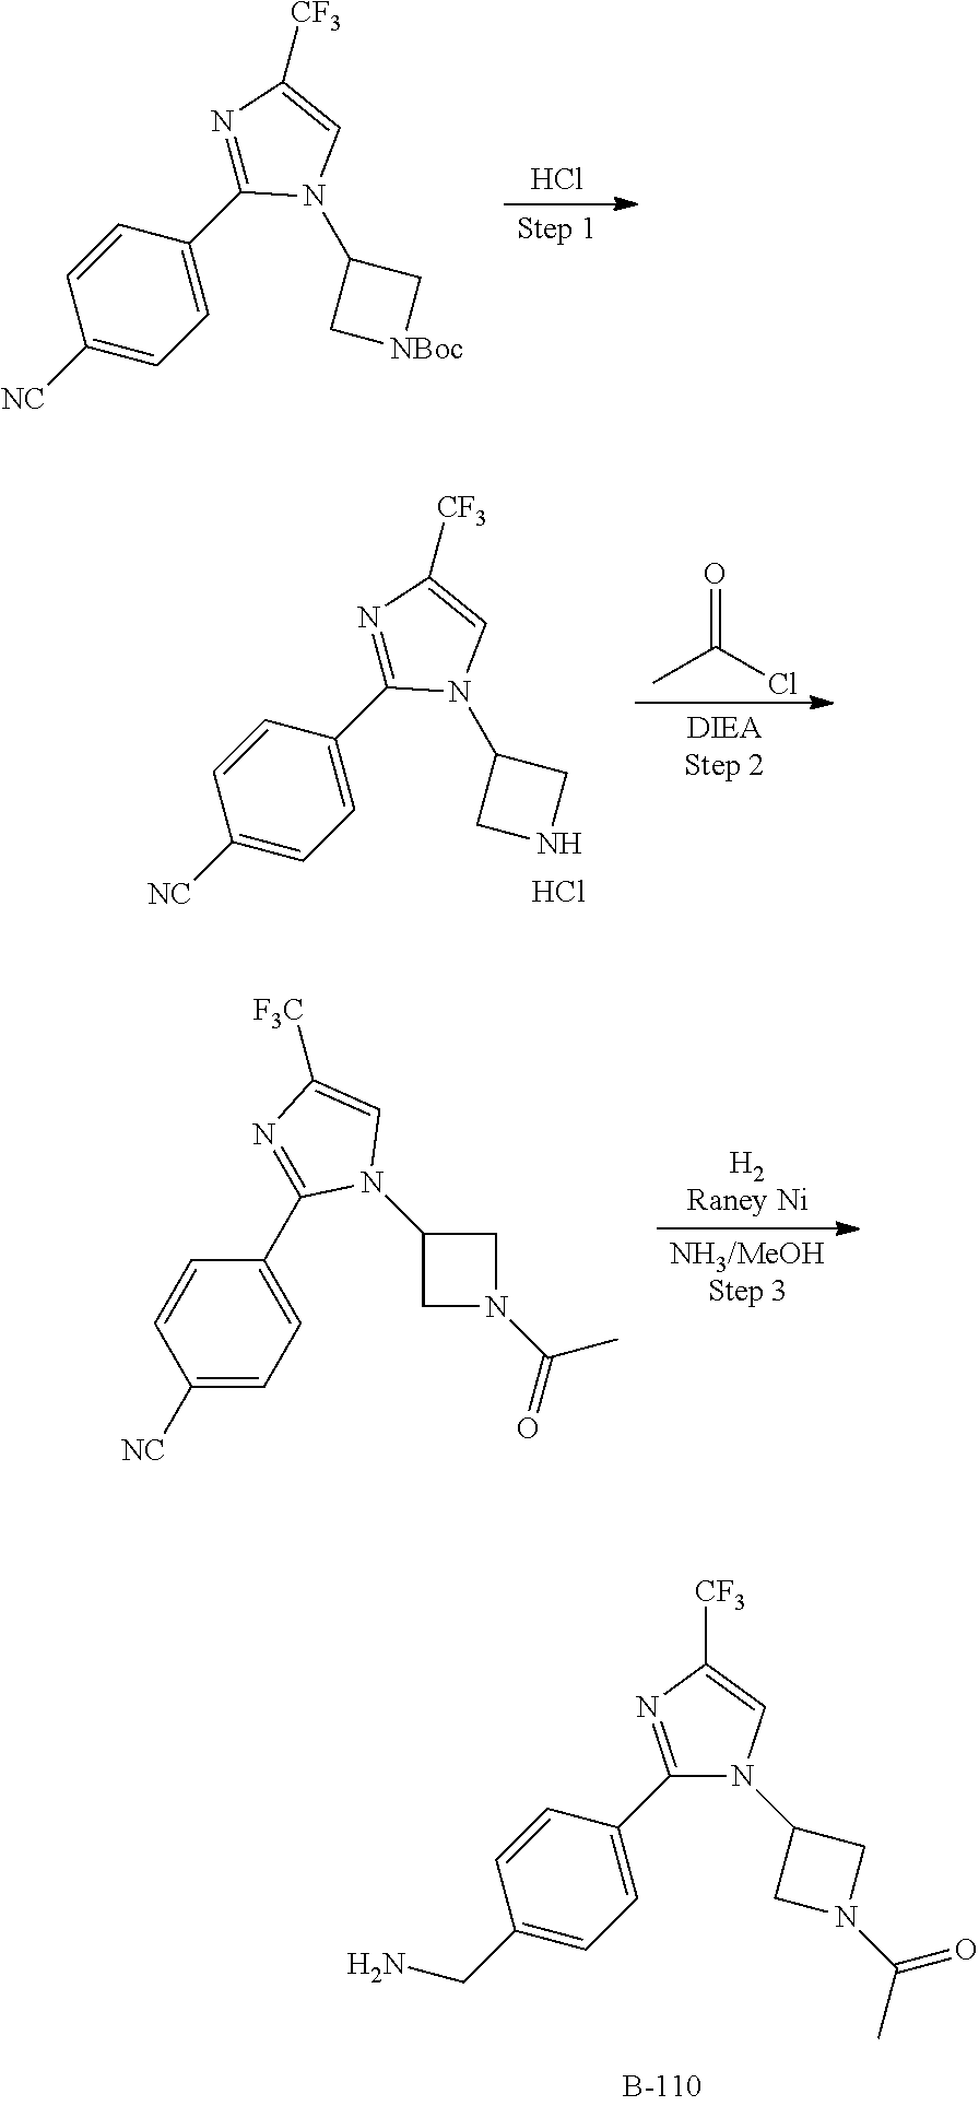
C1=C([CF3])N=C(C2=CC=C(CN)C=C2)N1C1CN(C(=O)C)C1.Cl.C1(C2=CC=C([NC])C=C2)=NC([CF3])=CN1C1C[NBoc]C1.O=C(C)Cl.Cl.C1(C2=CC=C([NC])C=C2)=NC([CF3])=CN1C1CNC1.[H2Raney Ni].C1([NC])=CC=C(C2=NC([F3C])=CN2C2CN(C(C)=O)C2)C=C1
